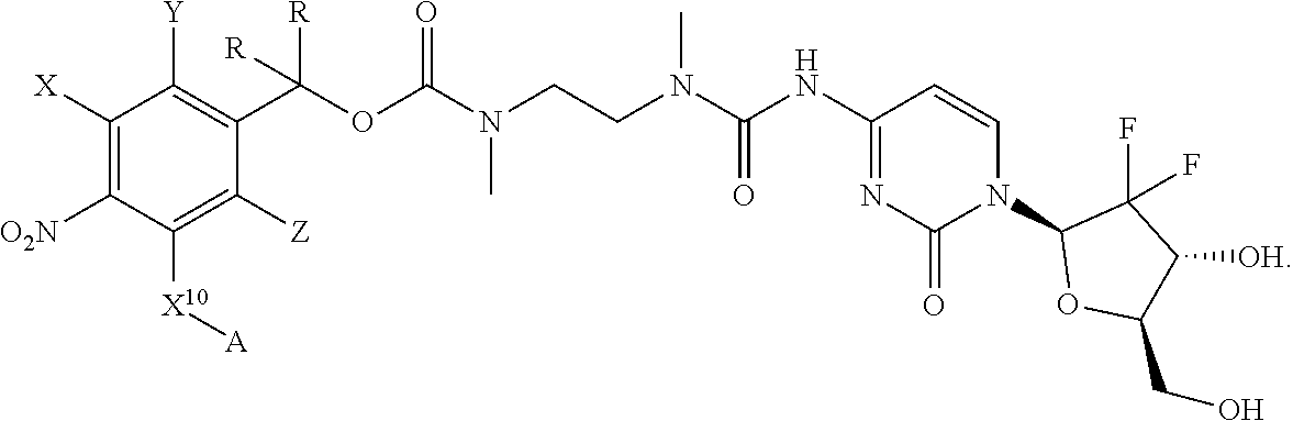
C1([X])=C([O2N])C([X10][A])=C([Z])C(C(OC(N(CCN(C(NC2=NC(=O)N(C3OC(CO)C([OH])C3(F)F)C=C2)=O)C)C)=O)([R])[R])=C1[Y]
